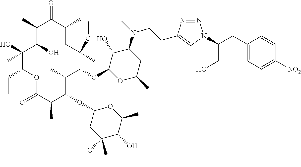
O(C1C(C)C(OC2CC(OC)(C)C(O)C(C)O2)C(C)C(=O)OC(CC)C(O)(C)C(O)C(C)C(=O)C(C)CC1(OC)C)C1C(O)C(N(C)CCC2=CN(C(CC3=CC=C([NO2])C=C3)CO)N=N2)CC(C)O1
